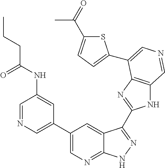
C1(C2=CN=CC(NC(CCC)=O)=C2)=CN=C2C(=C1)C(C1=NC3=C(N1)C=NC=C3C1=CC=C(C(C)=O)S1)=NN2
